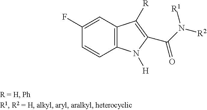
C1(F)=CC2=C(C=C1)N([H])C(C(N([R2])[R1])=O)=C2[R]
